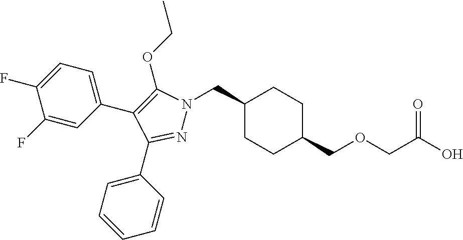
C1(CN2N=C(C3=CC=CC=C3)C(C3=CC=C(F)C(F)=C3)=C2OCC)CCC(COCC(O)=O)CC1
